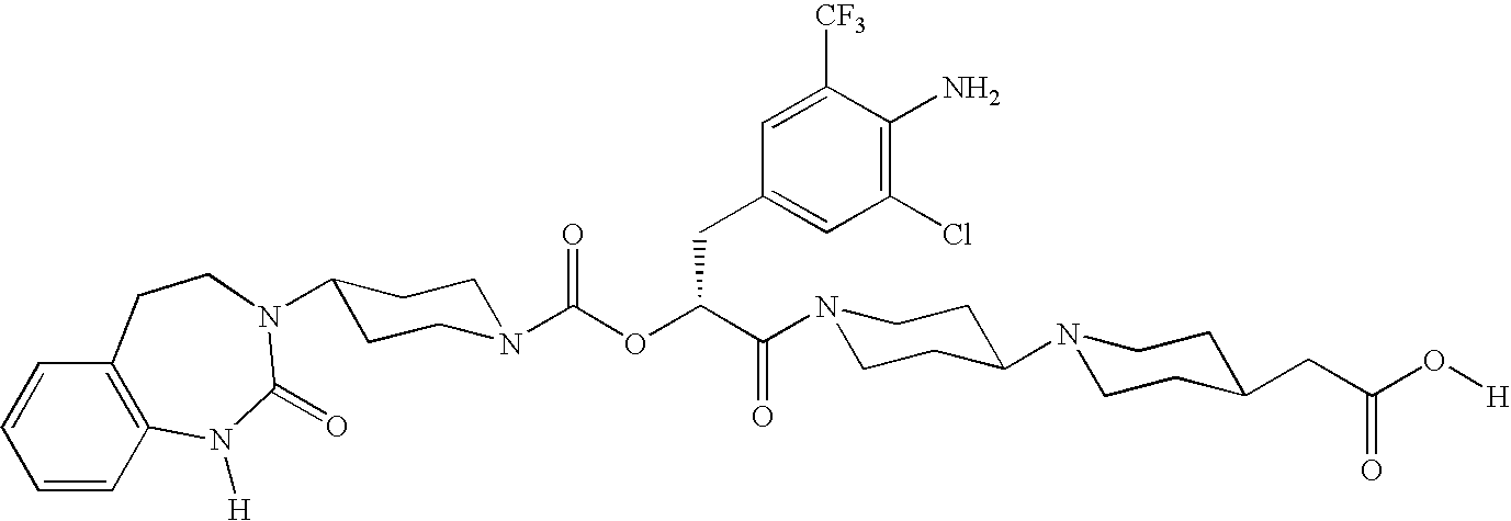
N1(C(C(OC(N2CCC(N3C(=O)N([H])C4=C(C=CC=C4)CC3)CC2)=O)CC2=CC(Cl)=C(N)C([CF3])=C2)=O)CCC(N2CCC(CC(O[H])=O)CC2)CC1
